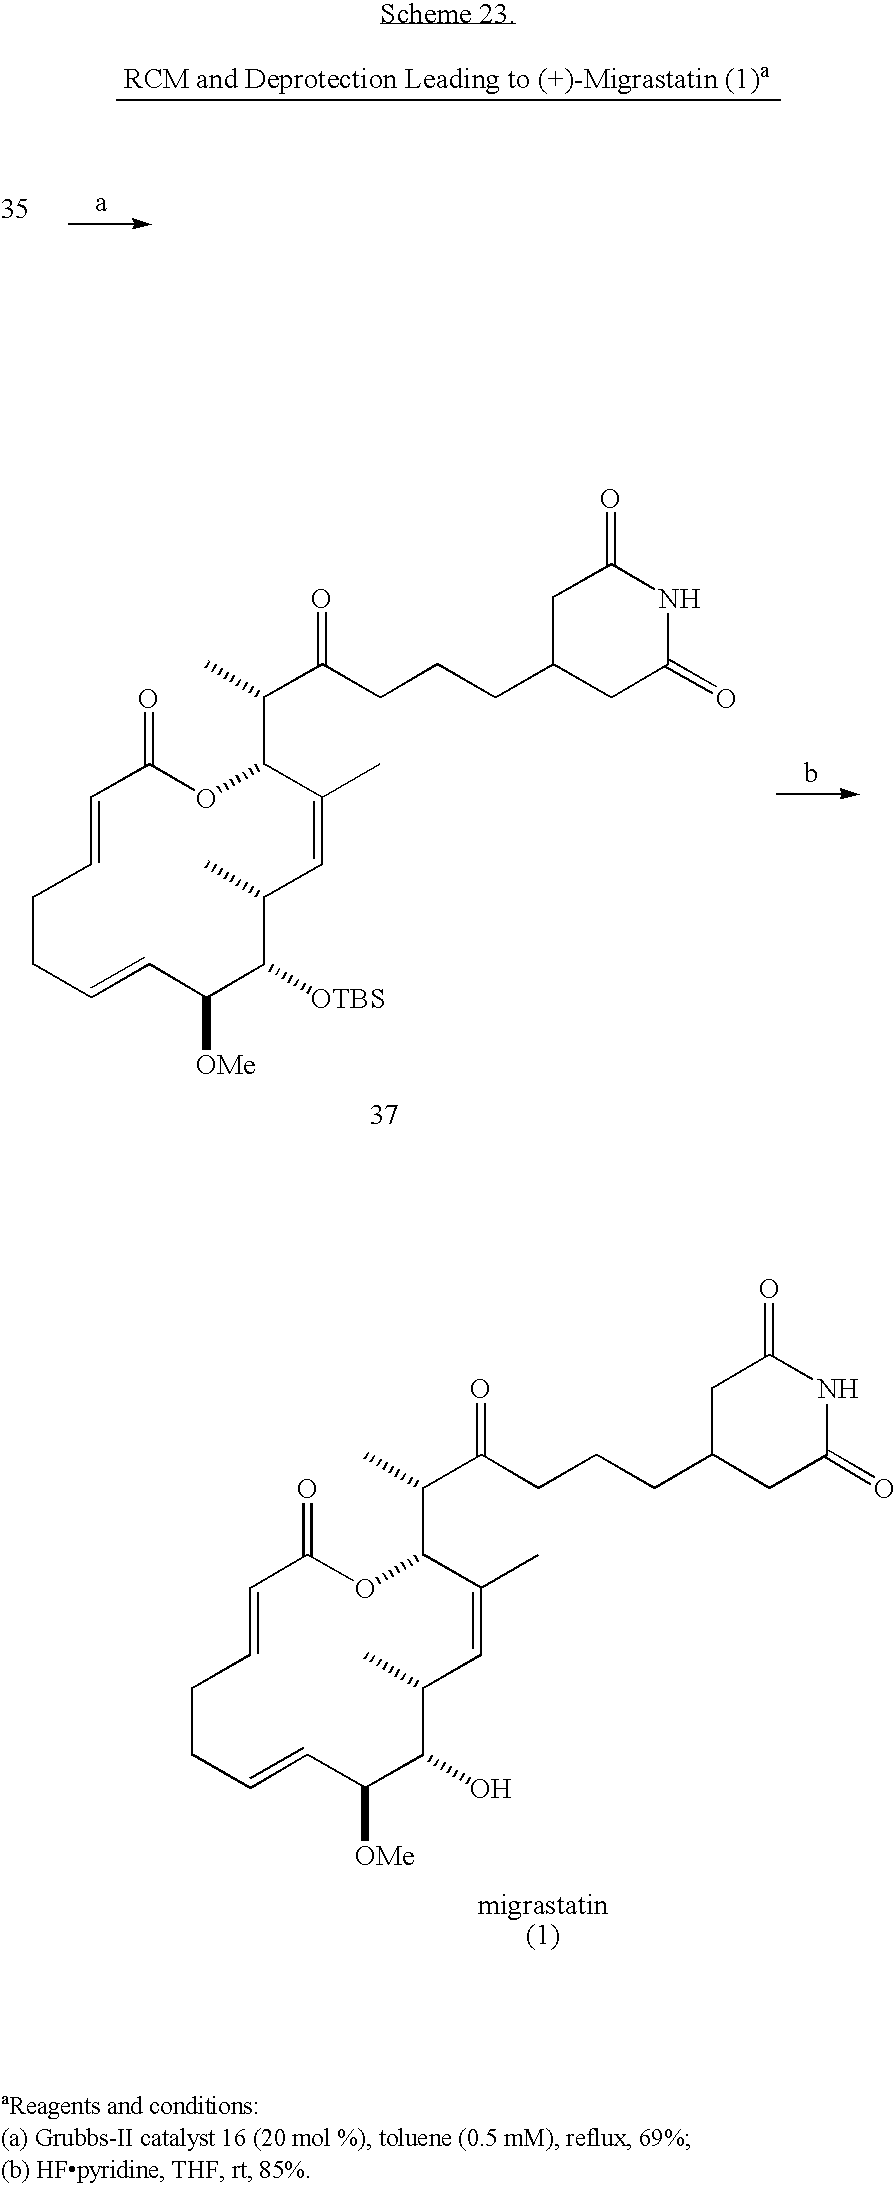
C1C(CCCC(C(C2C(C)=CC(C)C(O)C([OMe])C=CCCC=CC(=O)O2)C)=O)CC(=O)NC1=O.C1C(CCCC(C(C2C(C)=CC(C)C([OTBS])C([OMe])C=CCCC=CC(=O)O2)C)=O)CC(=O)NC1=O
